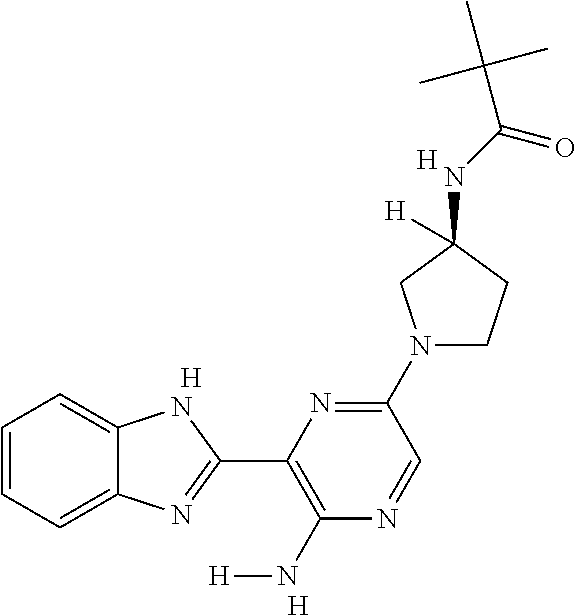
[H].[H].C1=CC=C2C(=C1)NC(C1=C(N[H])N=CC(N3CCC(NC(C(C)(C)C)=O)([H])C3)=N1)=N2.[H]
